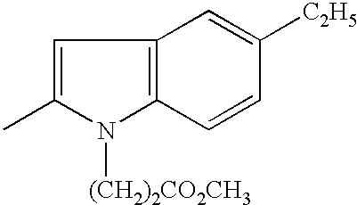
C1=C(C)N([(CH2)2CO2CH3])C2=C1C=C([C2H5])C=C2
